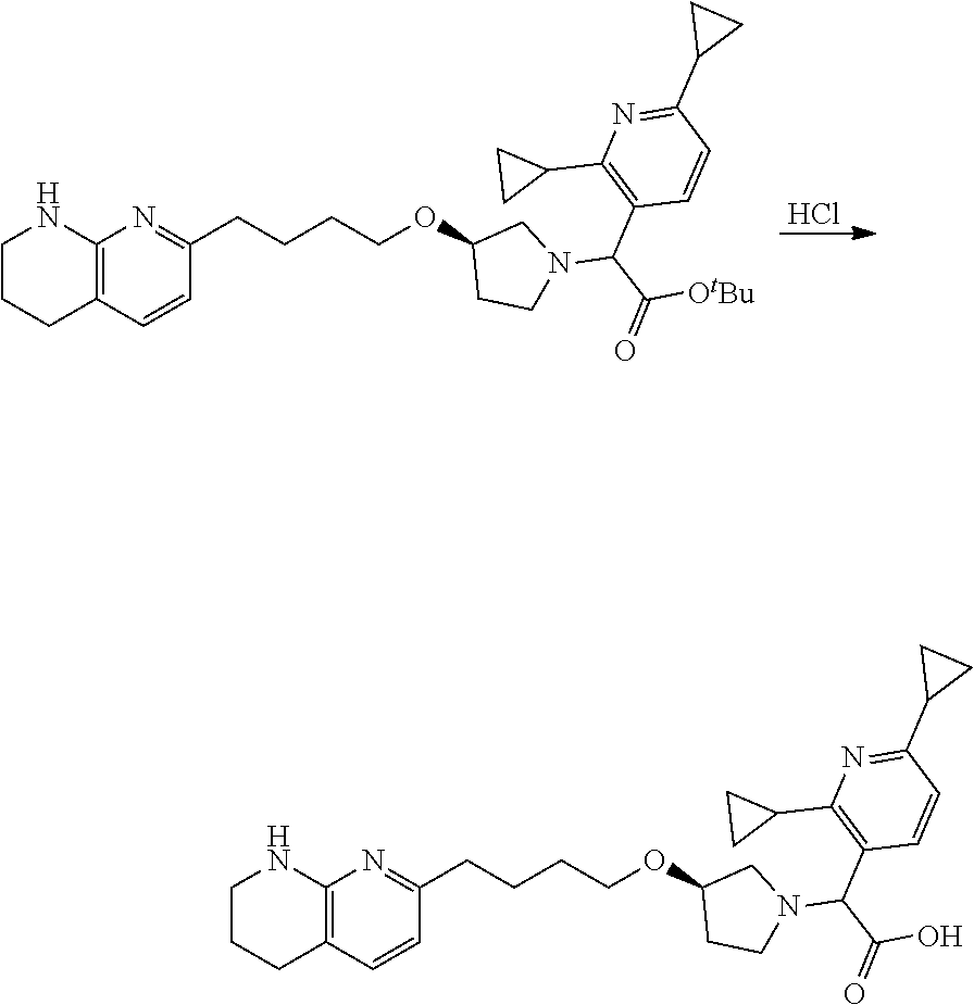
Cl.C1CCC2=C(N1)N=C(CCCCOC1CCN(C(C([OtBu])=O)C3=C(C4CC4)N=C(C4CC4)C=C3)C1)C=C2.C1CCC2=C(N1)N=C(CCCCOC1CCN(C(C(O)=O)C3=C(C4CC4)N=C(C4CC4)C=C3)C1)C=C2
